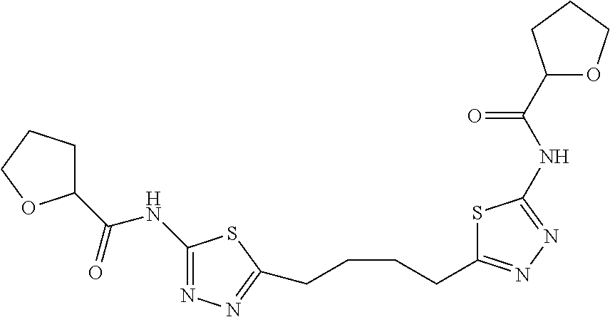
C1(NC(C2CCCO2)=O)=NN=C(CCCCC2=NN=C(NC(=O)C3OCCC3)S2)S1
